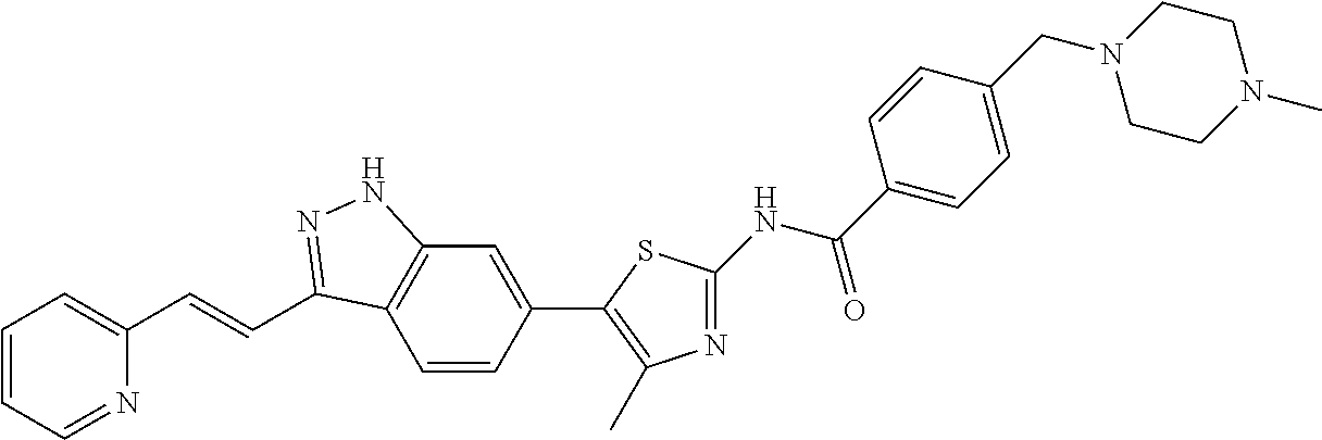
C1=CC=NC(C=CC2=NNC3=C2C=CC(C2=C(C)N=C(NC(C4=CC=C(CN5CCN(C)CC5)C=C4)=O)S2)=C3)=C1
